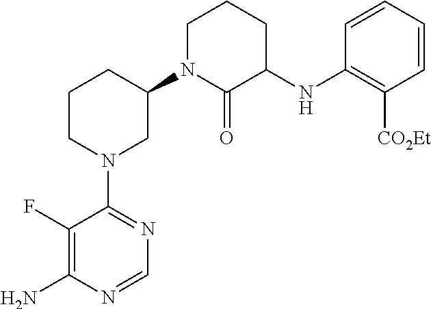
C1(N2CC(N3C(=O)C(NC4=C([CO2Et])C=CC=C4)CCC3)CCC2)=NC=NC(N)=C1F
